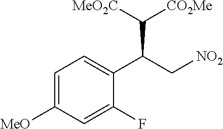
C1=C([MeO])C=C(F)C(C(C[NO2])C([CO2Me])[MeO2C])=C1
